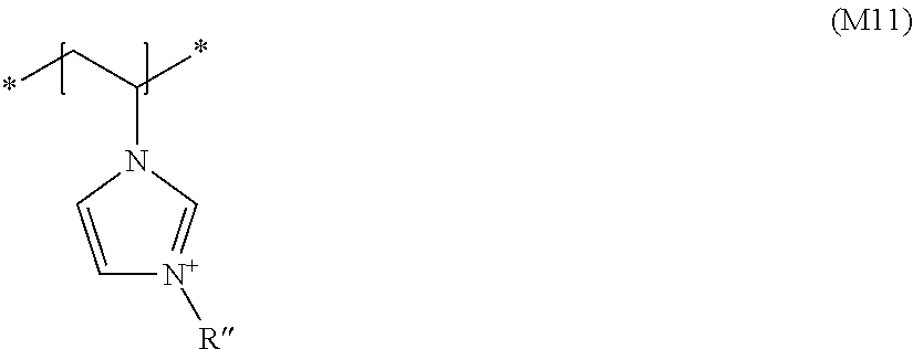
*CC(*)N1C=[N+]([R])C=C1
